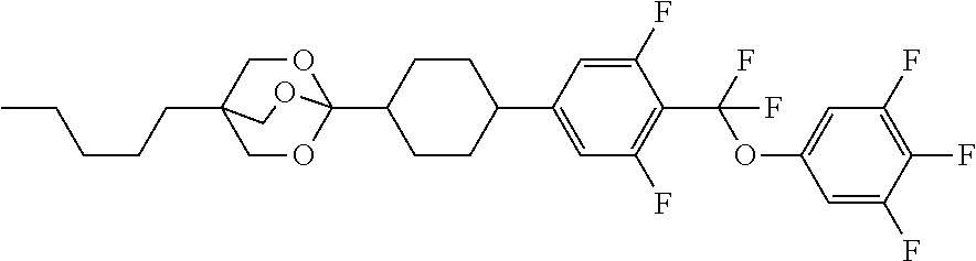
C1CC(C2=CC(F)=C(C(OC3=CC(F)=C(F)C(F)=C3)(F)F)C(F)=C2)CCC1C12OCC(CCCCC)(CO1)CO2
